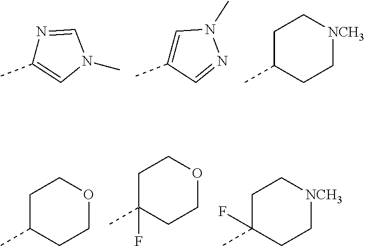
N1=CN(C)C=C1C.C1=C(C)C=NN1C.CC1CC[NCH3]CC1.CC1CCOCC1.CC1(F)CCOCC1.CC1(F)CC[NCH3]CC1
